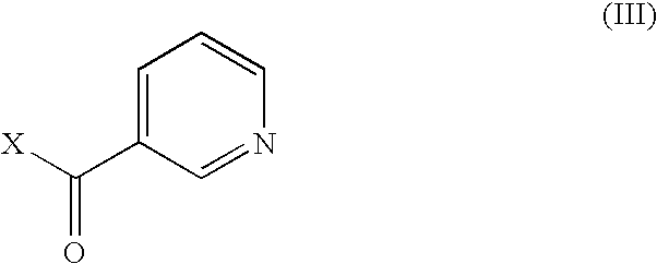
C1=C(C([X])=O)C=NC=C1
